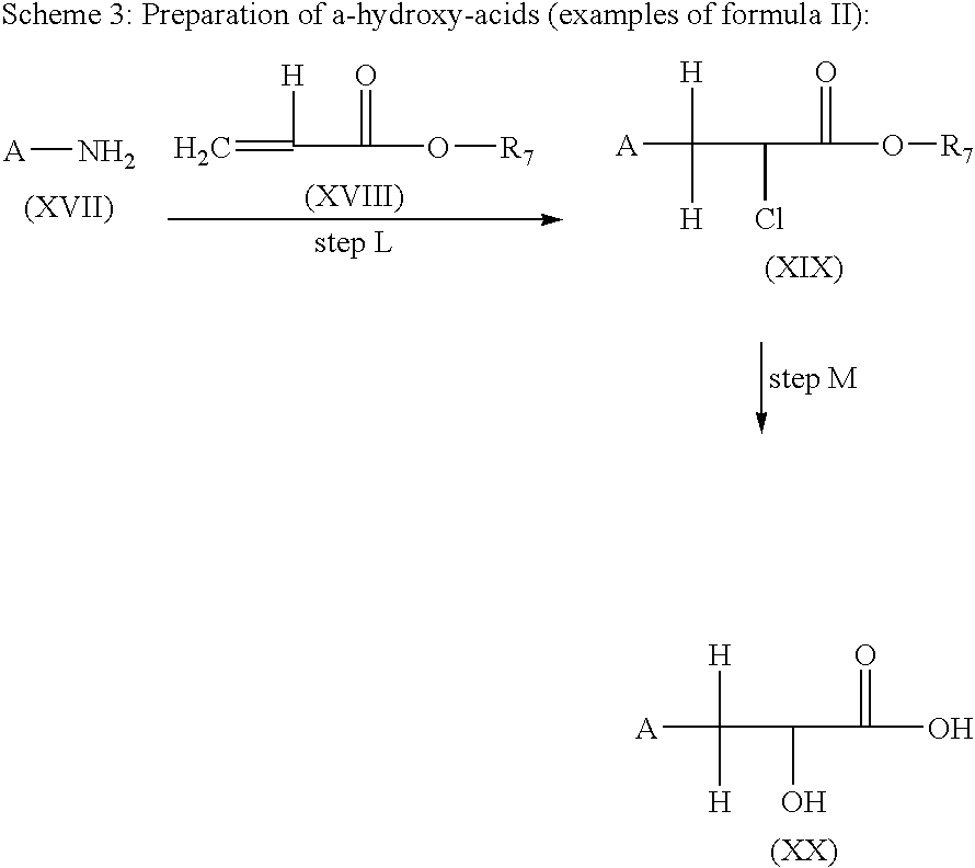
[A]C([H])([H])C(C(O)=O)O.C=C([H])C(O[R7])=O.[A]N.[A]C([H])([H])C(C(O[R7])=O)Cl
